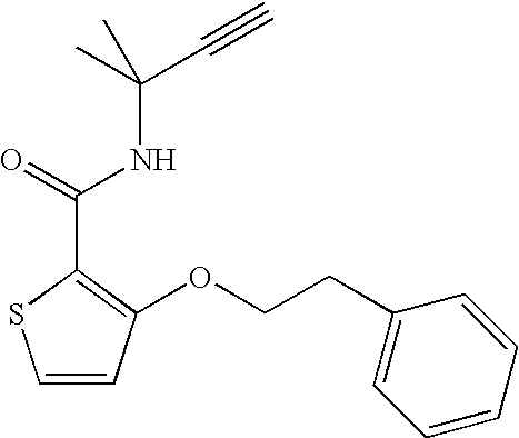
C1=CC(OCCC2=CC=CC=C2)=C(C(=O)NC(C#C)(C)C)S1
